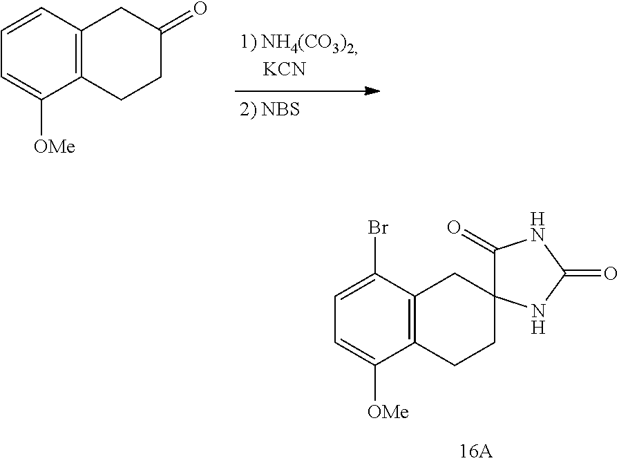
C12=C(C(Br)=CC=C1[OMe])CC1(CC2)C(=O)NC(=O)N1.C1=CC=C([OMe])C2=C1CC(=O)CC2
